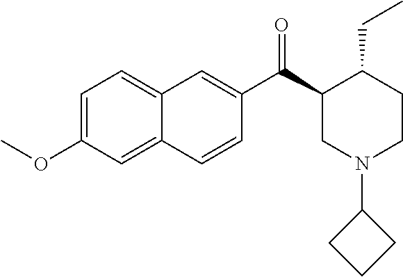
C1=C(OC)C=C2C(=C1)C=C(C(C1CN(C3CCC3)CCC1CC)=O)C=C2
